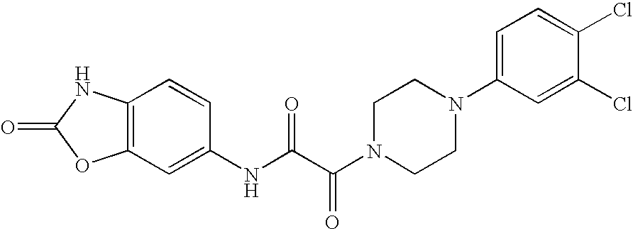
C12=C(C=C(NC(C(N3CCN(C4=CC=C(Cl)C(Cl)=C4)CC3)=O)=O)C=C1)OC(=O)N2
